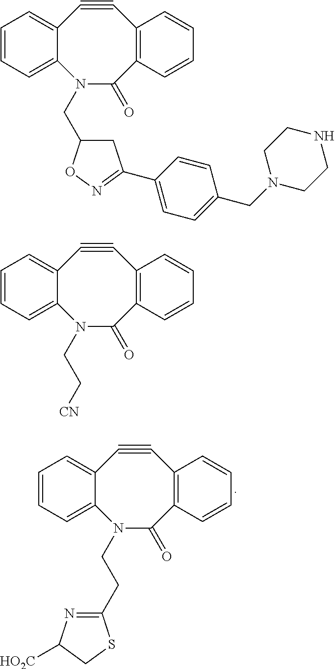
C1=CC=C2C(=C1)C#CC1=C(C(=O)N2CCC2=NC([HO2C])CS2)C=CC=C1.C1=CC=C2C(=C1)C#CC1=C(C(=O)N2CC2CC(C3=CC=C(CN4CCNCC4)C=C3)=NO2)C=CC=C1.C1=CC=C2C(=C1)C#CC1=C(C(=O)N2CC[CN])C=CC=C1
